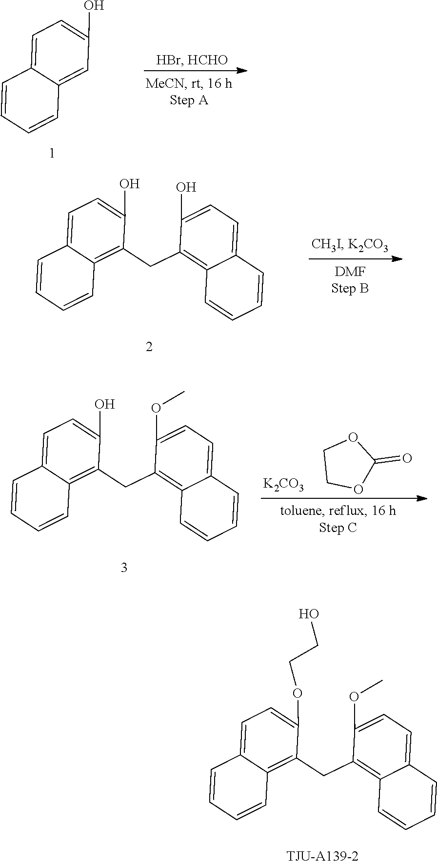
C1=C(OC)C(CC2=C3C(=CC=C2OCCO)C=CC=C3)=C2C(=C1)C=CC=C2.C1=C(O)C=C2C(=C1)C=CC=C2.C1=C(O)C(CC2=C3C(=CC=C2O)C=CC=C3)=C2C(=C1)C=CC=C2.C1=C(OC)C(CC2=C3C(=CC=C2O)C=CC=C3)=C2C(=C1)C=CC=C2.[K2CO3].C1COC(=O)O1
